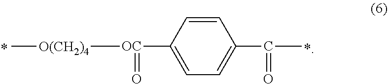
C[O(CH2)4][OC](=O)C1=CC=C(C(=O)C)C=C1
